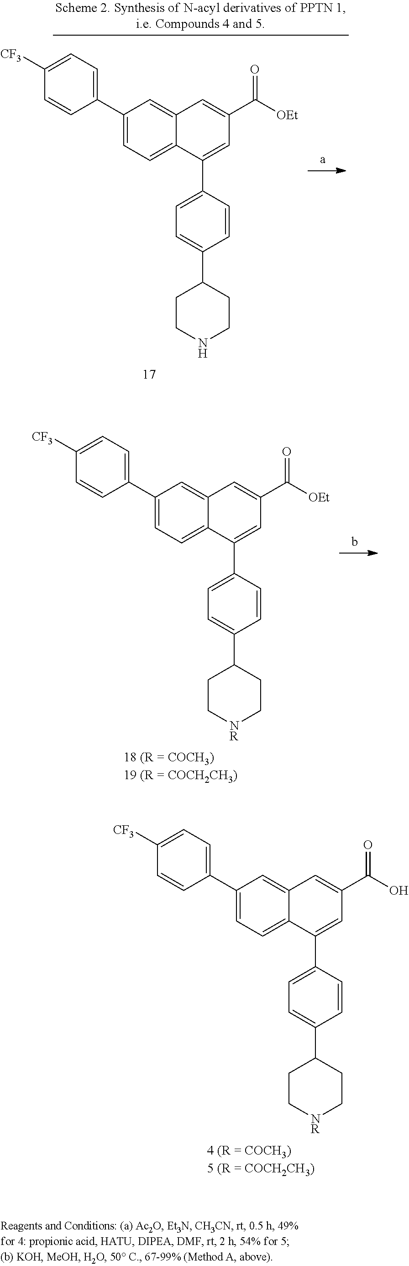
C12=CC(C3=CC=C([CF3])C=C3)=CC=C1C(C1=CC=C(C3CC[NR]CC3)C=C1)=CC(C([OEt])=O)=C2.C12=CC(C3=CC=C([CF3])C=C3)=CC=C1C(C1=CC=C(C3CC[NR]CC3)C=C1)=CC(C(O)=O)=C2.C12=CC(C3=CC=C([CF3])C=C3)=CC=C1C(C1=CC=C(C3CCNCC3)C=C1)=CC(C([OEt])=O)=C2
